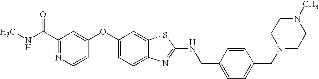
C1(C(NC)=O)=NC=CC(OC2=CC=C3C(=C2)SC(NCC2=CC=C(CN4CCN(C)CC4)C=C2)=N3)=C1
